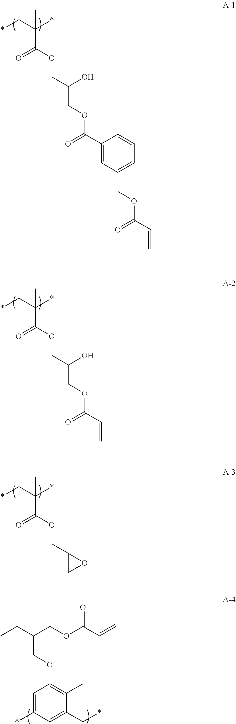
*CC(*)(C(=O)OCC(COC(C1=CC(COC(C=C)=O)=CC=C1)=O)O)C.*CC(*)(C(=O)OCC(COC(C=C)=O)O)C.C(*)C1=CC(*)=CC(OCC(CC)COC(C=C)=O)=C1C.*CC(*)(C(=O)OCC1CO1)C
